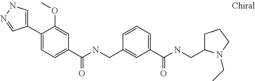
C1=C(C2=CC=C(C(=O)NCC3=CC(C(=O)NCC4CCCN4CC)=CC=C3)C=C2OC)C=NN1
